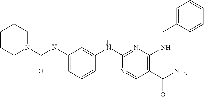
C1(NC(=O)N2CCCCC2)=CC=CC(NC2=NC(NCC3=CC=CC=C3)=C(C(N)=O)C=N2)=C1
